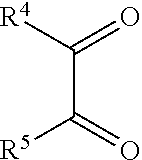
C(C([R5])=O)(=O)[R4]
